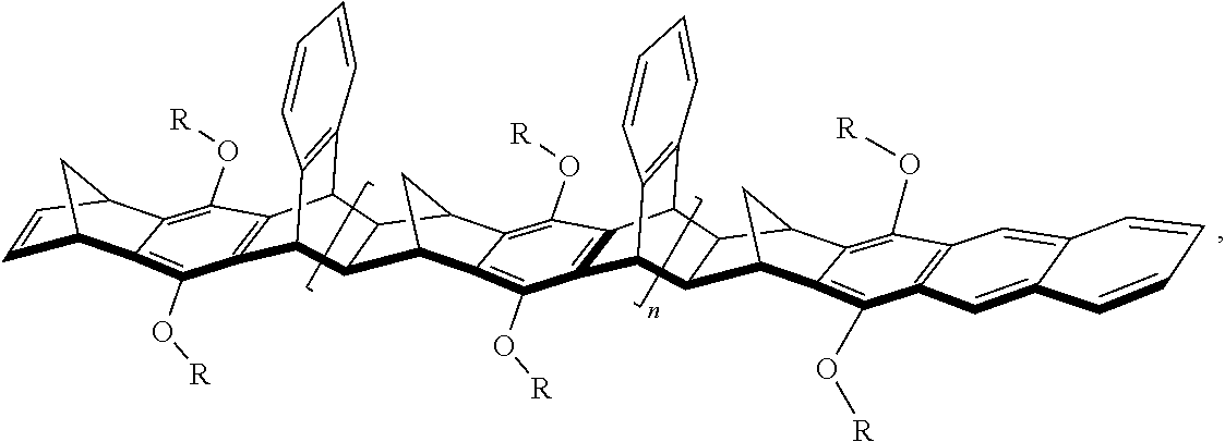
C12C3=C(C(C4=C1C=CC=C4)C1C2C2C4=C(O[R])C5=C(C(O[R])=C4C1C2)C1C2=C(C5C4C5CC(C14)C1=C(O[R])C4=C(C(O[R])=C51)C=C1C(=C4)C=CC=C1)C=CC=C2)C(O[R])=C1C(=C3O[R])C2C=CC1C2
